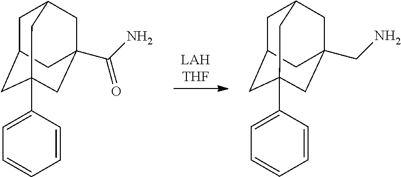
C1C2CC3(C4=CC=CC=C4)CC(C(N)=O)(CC1C3)C2.[LAHTHF].C1C2CC3(C4=CC=CC=C4)CC(CN)(CC1C3)C2
